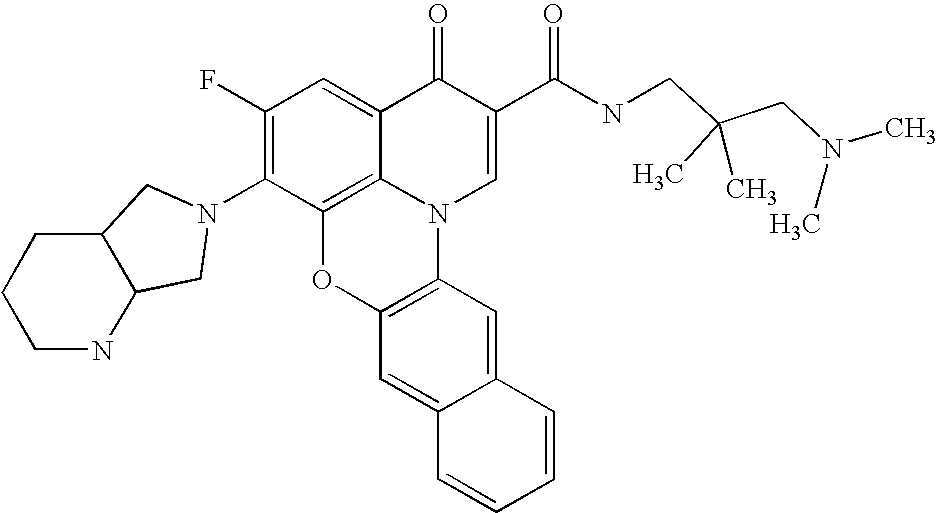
C1(F)=C(N2CC3C(CCCN3)C2)C2=C3C(=C1)C(=O)C(C(NCC(CN(C)C)(C)C)=O)=CN3C1=C(O2)C=C2C(=C1)C=CC=C2
